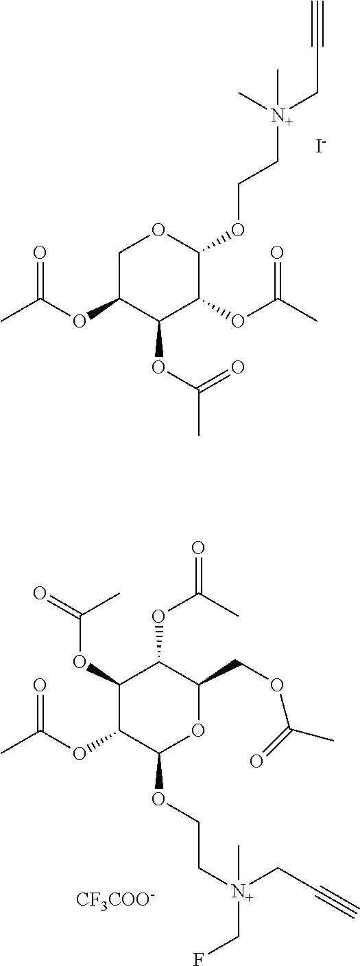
C1C(OC(C)=O)C(OC(C)=O)C(OC(C)=O)C(OCC[N+](CC#C)(C)C)O1.[I-].C1(OC(=O)C)C(OC(C)=O)C(OCC[N+](CF)(CC#C)C)OC(COC(C)=O)C1OC(=O)C.[CF3COO-]
